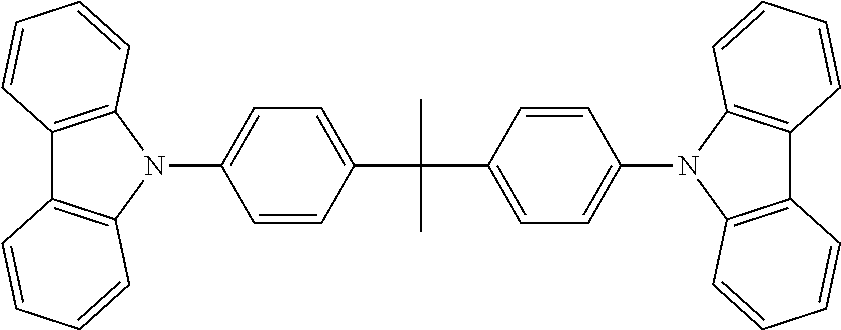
C1=C(C(C)(C)C2=CC=C(N3C4=C(C5=C3C=CC=C5)C=CC=C4)C=C2)C=CC(N2C3=C(C4=C2C=CC=C4)C=CC=C3)=C1
